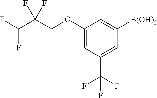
C1(OCC(C(F)F)(F)F)=CC(C(F)(F)F)=CC([B(OH)2])=C1
